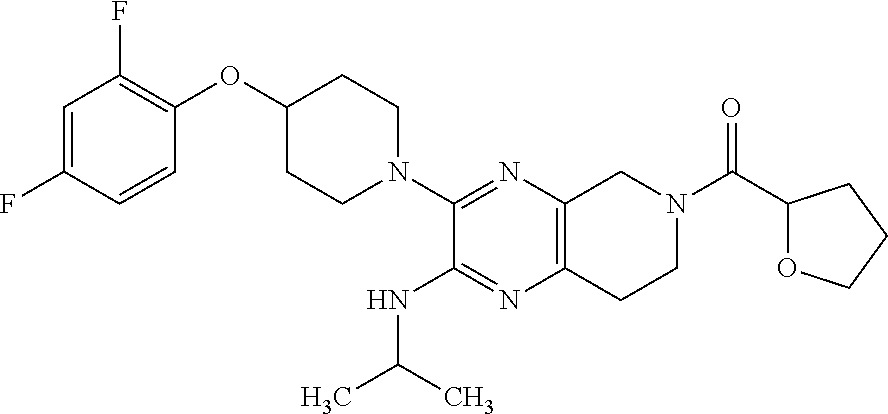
C1=C(F)C=CC(OC2CCN(C3=NC4=C(N=C3NC(C)C)CCN(C(C3OCCC3)=O)C4)CC2)=C1F
